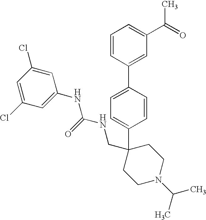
C1=CC(C2=CC(C(=O)C)=CC=C2)=CC=C1C1(CNC(NC2=CC(Cl)=CC(Cl)=C2)=O)CCN(C(C)C)CC1
